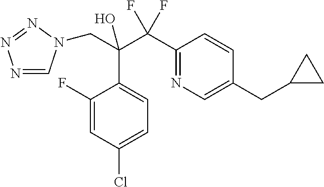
N1=CN(CC(C(C2=NC=C(CC3CC3)C=C2)(F)F)(O)C2=CC=C(Cl)C=C2F)N=N1
